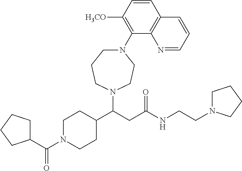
C1([H3CO])=C(N2CCCN(C(CC(NCCN3CCCC3)=O)C3CCN(C(C4CCCC4)=O)CC3)CC2)C2=C(C=C1)C=CC=N2
